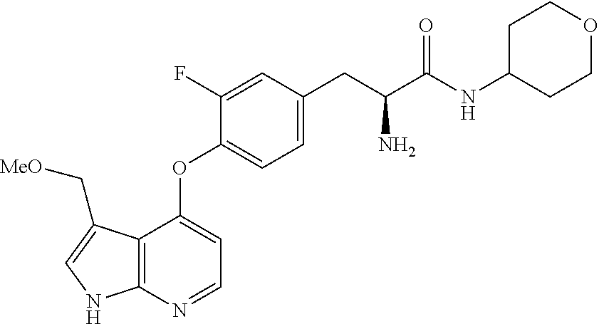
C12=C(N=CC=C1OC1=CC=C(CC(C(=O)NC3CCOCC3)N)C=C1F)NC=C2C[MeO]
